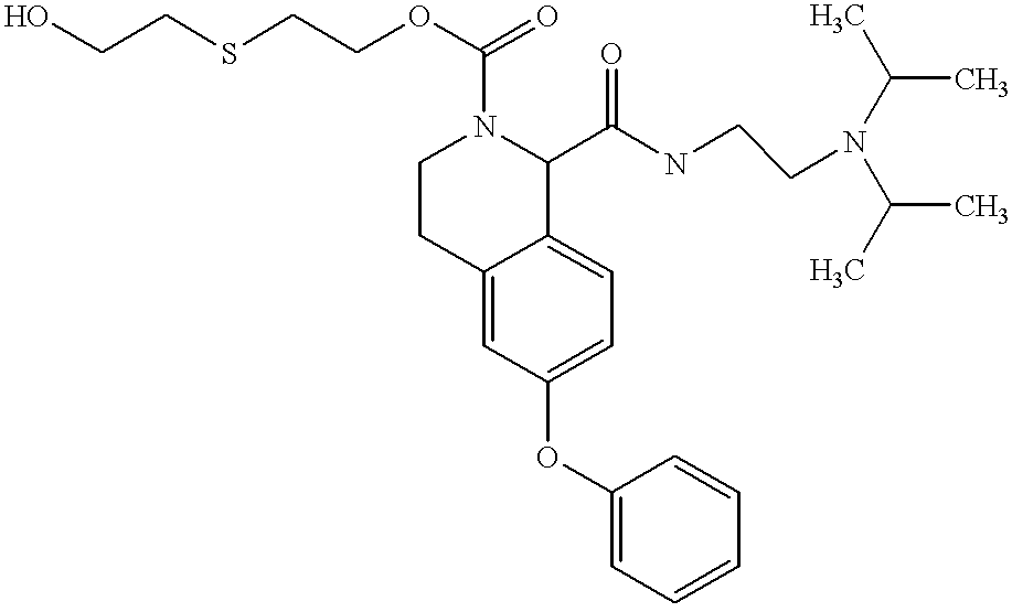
O(C1=CC=C2C(=C1)CCN(C(=O)OCCSCCO)C2C(NCCN(C(C)C)C(C)C)=O)C1=CC=CC=C1
